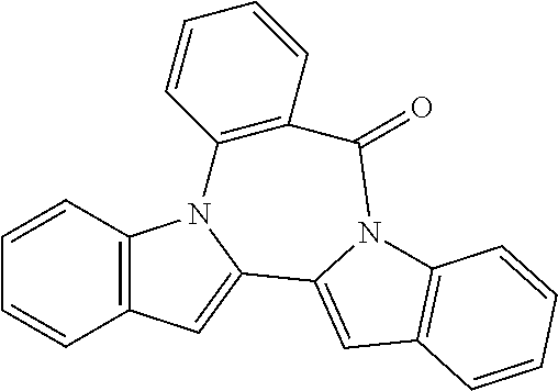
C1=CC2=C(C=C1)C=C1N2C2=C(C=CC=C2)C(=O)N2C1=CC1=C2C=CC=C1
